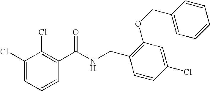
C1(Cl)=CC=CC(C(NCC2=C(OCC3=CC=CC=C3)C=C(Cl)C=C2)=O)=C1Cl
